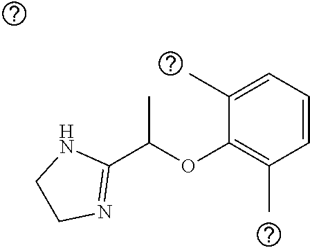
CC(OC1=C(C)C=CC=C1C)C1=NCCN1
